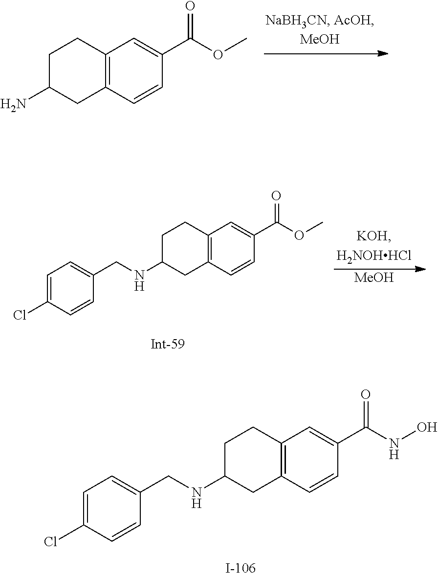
C1C(N)CC2=C(C1)C=C(C(OC)=O)C=C2.C1C(NCC2=CC=C(Cl)C=C2)CC2=C(C1)C=C(C(OC)=O)C=C2.[MeOH].C1C(NCC2=CC=C(Cl)C=C2)CC2=C(C1)C=C(C(NO)=O)C=C2
